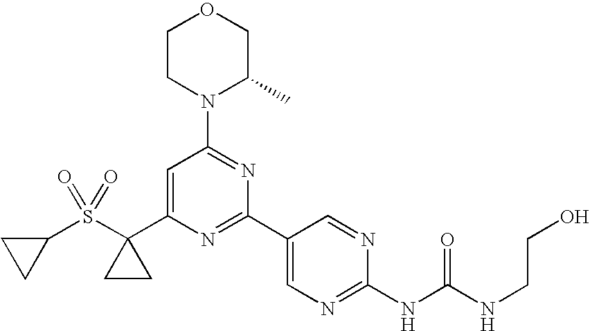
C1(C2(S(C3CC3)(=O)=O)CC2)=CC(N2C(C)COCC2)=NC(C2=CN=C(NC(=O)NCCO)N=C2)=N1
